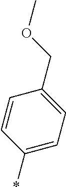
C1=CC(*)=CC=C1COC
